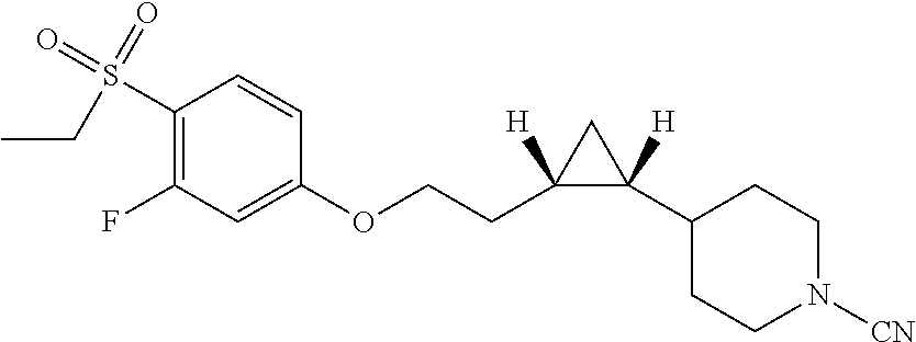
C1(S(=O)(CC)=O)=C(F)C=C(OCCC2([H])C([H])(C3CCN([CN])CC3)C2)C=C1
